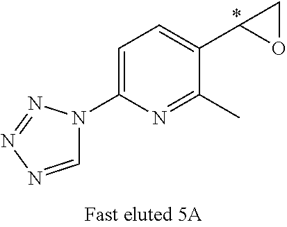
N1=C(C)C(C2OC2)=CC=C1N1C=NN=N1.*
